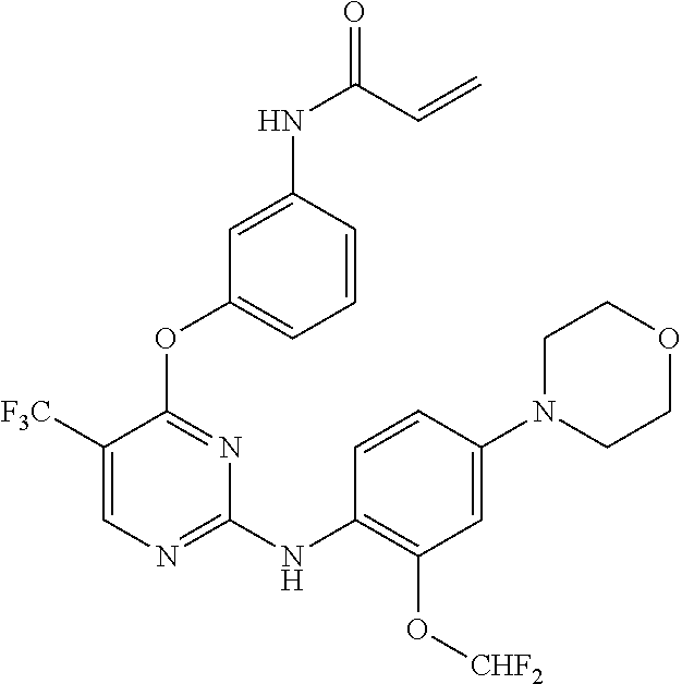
C1OCCN(C2=CC(O[CHF2])=C(NC3=NC=C([F3C])C(OC4=CC=CC(NC(=O)C=C)=C4)=N3)C=C2)C1
